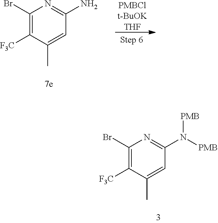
[PMBClt-BuOKTHF].C1(Br)=C([F3C])C(C)=CC(N)=N1.C1(Br)=C([F3C])C(C)=CC(N([PMB])[PMB])=N1
